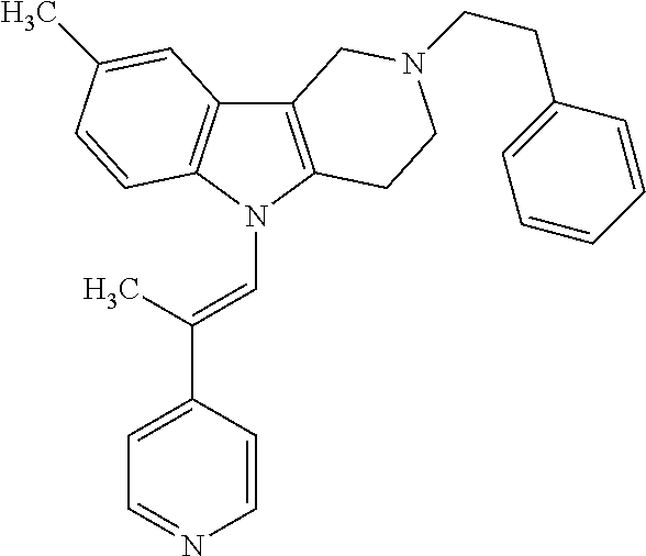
C12=C(N(C=C(C3=CC=NC=C3)C)C3=C1C=C(C)C=C3)CCN(CCC1=CC=CC=C1)C2
